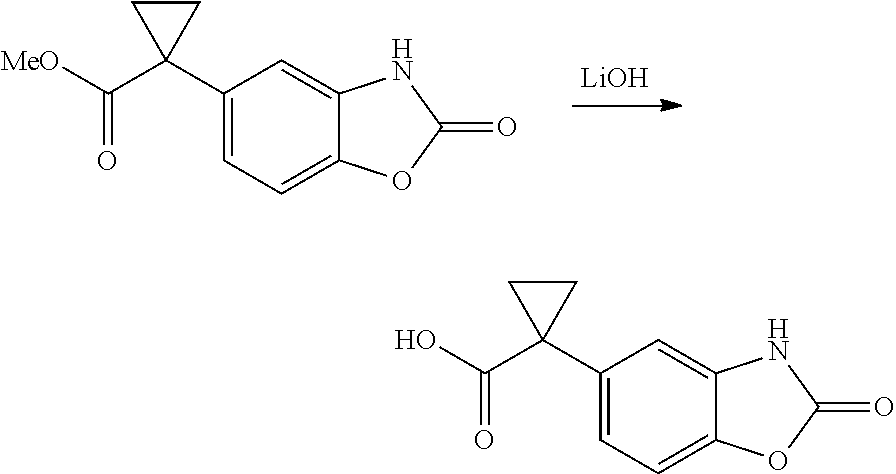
C1(C2(C([MeO])=O)CC2)=CC=C2C(=C1)NC(=O)O2.[LiOH].C1(C2(C(O)=O)CC2)=CC=C2C(=C1)NC(=O)O2
